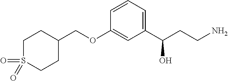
C1S(=O)(=O)CCC(COC2=CC(C(CCN)O)=CC=C2)C1
